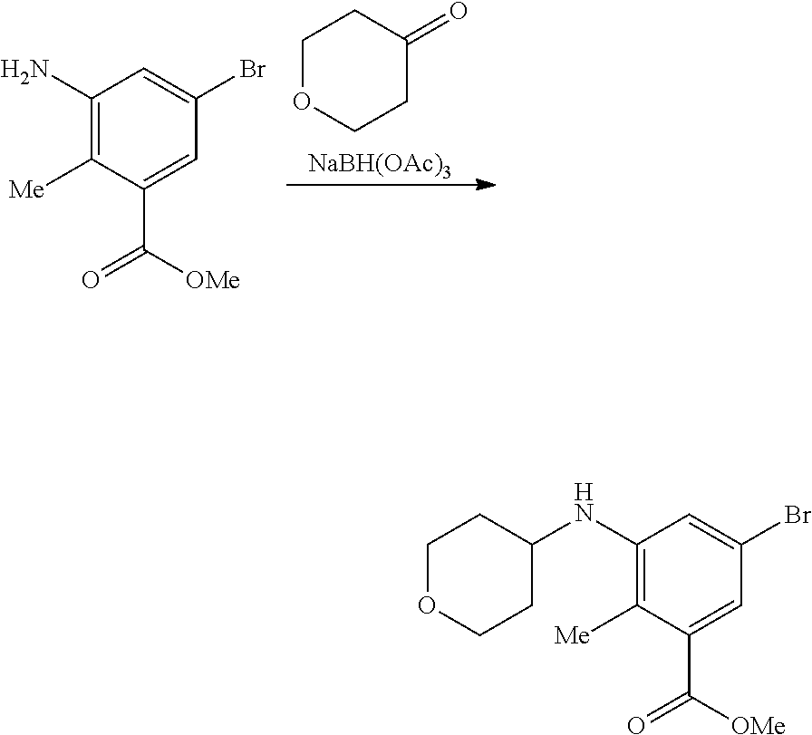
C1(N)=C([Me])C(C(=O)[OMe])=CC(Br)=C1.C1OCCC(=O)C1.[NaBH(OAc)3].C1(NC2CCOCC2)=C([Me])C(C(=O)[OMe])=CC(Br)=C1
